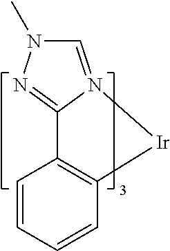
C1=CC2=C(C=C1)[Ir]N1=CN(C)N=C21
